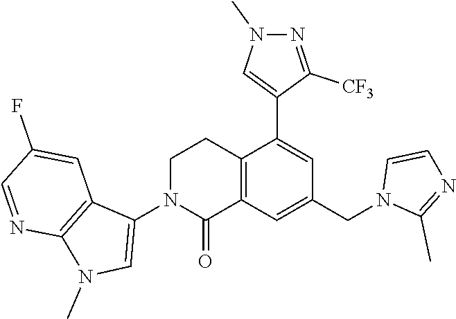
C12=C(C=C(CN3C(C)=NC=C3)C=C1C1=CN(C)N=C1[CF3])C(=O)N(C1=CN(C)C3=C1C=C(F)C=N3)CC2
